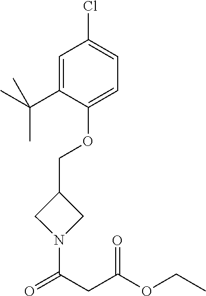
O(C1=CC=C(Cl)C=C1C(C)(C)C)CC1CN(C(CC(OCC)=O)=O)C1
